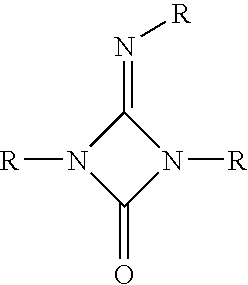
[R]N1C(=O)N([R])C1=N[R]
